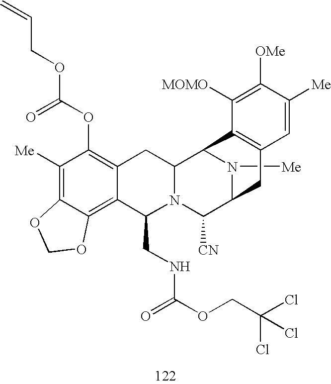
C1([Me])=C2C(=C3C(=C1OC(OCC=C)=O)CC1N(C3CNC(OCC(Cl)(Cl)Cl)=O)C([CN])C3N([Me])C1C1=C(C3)C=C([Me])C([OMe])=C1[MOMO])OCO2
